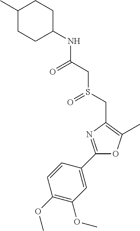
C1(C)CCC(NC(CS(CC2=C(C)OC(C3=CC(OC)=C(OC)C=C3)=N2)=O)=O)CC1
